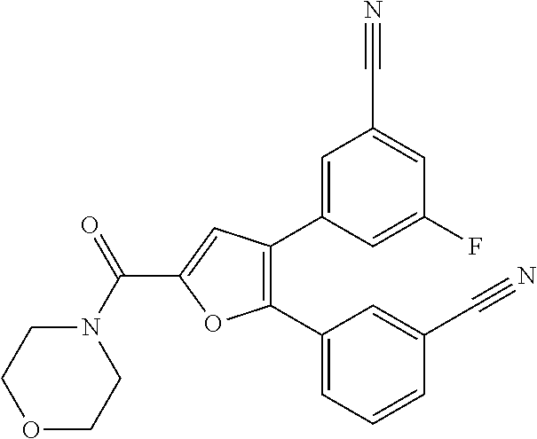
C1(C2=CC=CC(C#N)=C2)=C(C2=CC(C#N)=CC(F)=C2)C=C(C(N2CCOCC2)=O)O1
